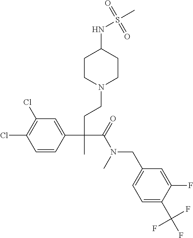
C1=CC(C(CCN2CCC(NS(C)(=O)=O)CC2)(C(=O)N(C)CC2=CC=C(C(F)(F)F)C(F)=C2)C)=CC(Cl)=C1Cl
